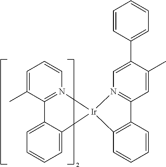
C1(C)=CC=CN2=C1C1=CC=CC=C1[Ir]21N2=C(C=C(C)C(C3=CC=CC=C3)=C2)C2=C1C=CC=C2
